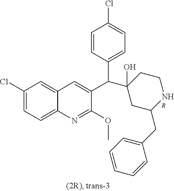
C1(Cl)=CC=C2C(=C1)C=C(C(C1(O)CC(CC3=CC=CC=C3)NCC1)C1=CC=C(Cl)C=C1)C(OC)=N2.[R]
